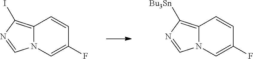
C12=C(I)N=CN1C=C(F)C=C2.C12=C([Bu3Sn])N=CN1C=C(F)C=C2
